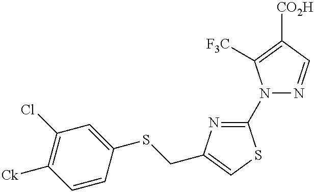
N1(C2=NC(CSC3=CC(Cl)=C([Ck])C=C3)=CS2)N=CC([CO2H])=C1[F3C]
